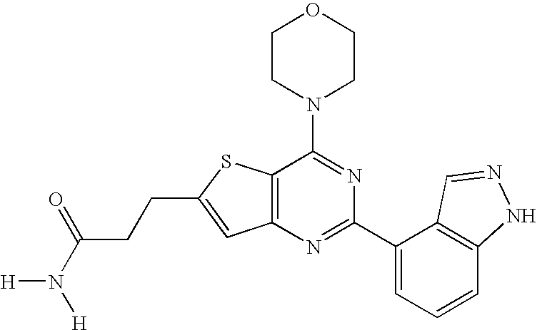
C1CN(C2=NC(C3=CC=CC4=C3C=NN4)=NC3=C2SC(CCC(N([H])[H])=O)=C3)CCO1
